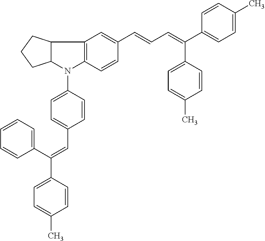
C12=C(C=CC(C=CC=C(C3=CC=C(C)C=C3)C3=CC=C(C)C=C3)=C1)N(C1=CC=C(C=C(C3=CC=CC=C3)C3=CC=C(C)C=C3)C=C1)C1C2CCC1
